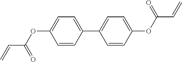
C1=CC(C2=CC=C(OC(=O)C=C)C=C2)=CC=C1OC(=O)C=C
